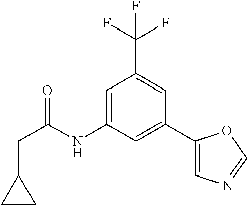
C1=C(NC(CC2CC2)=O)C=C(C2=CN=CO2)C=C1C(F)(F)F
